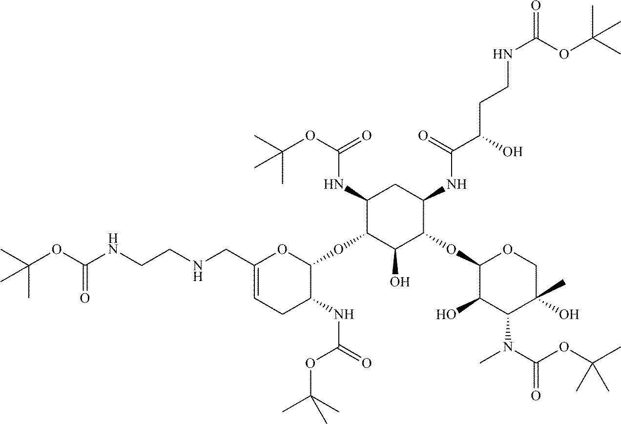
C1(CNCCNC(OC(C)(C)C)=O)=CCC(NC(OC(C)(C)C)=O)C(OC2C(NC(=O)OC(C)(C)C)CC(NC(=O)C(CCNC(OC(C)(C)C)=O)O)C(OC3C(O)C(N(C)C(=O)OC(C)(C)C)C(C)(O)CO3)C2O)O1
